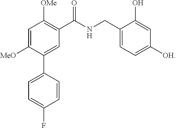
C1=C([MeO])C(C2=CC=C(F)C=C2)=CC(C(NCC2=CC=C([OH])C=C2O)=O)=C1[OMe]
